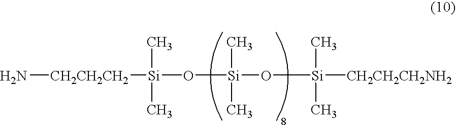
N[CH2CH2CH2][Si](O[Si](O[Si](C)(C)[CH2CH2CH2NH2])(C)C)(C)C
